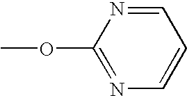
C1=NC(OC)=NC=C1
